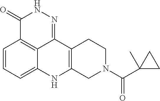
C1=CC=C2C3=C1C(=O)NN=C3C1=C(N2)CN(C(C2(C)CC2)=O)CC1
